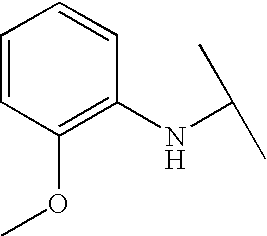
C1=CC(OC)=C(NC(C)C)C=C1
